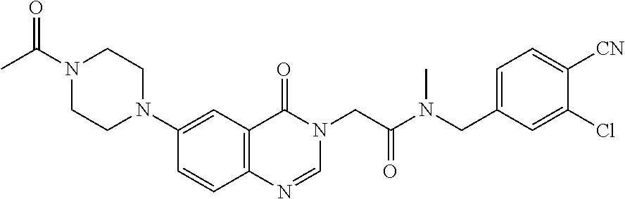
C1=CC2=C(C=C1N1CCN(C(C)=O)CC1)C(=O)N(CC(N(CC1=CC=C([CN])C(Cl)=C1)C)=O)C=N2
